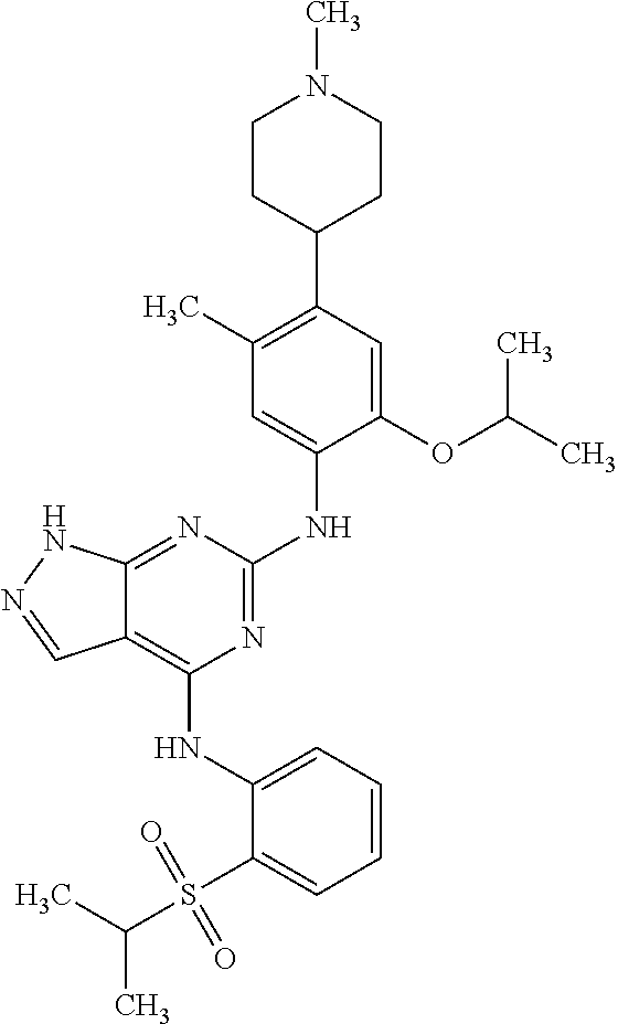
C1(OC(C)C)=CC(C2CCN(C)CC2)=C(C)C=C1NC1=NC(NC2=CC=CC=C2S(C(C)C)(=O)=O)=C2C(=N1)NN=C2
